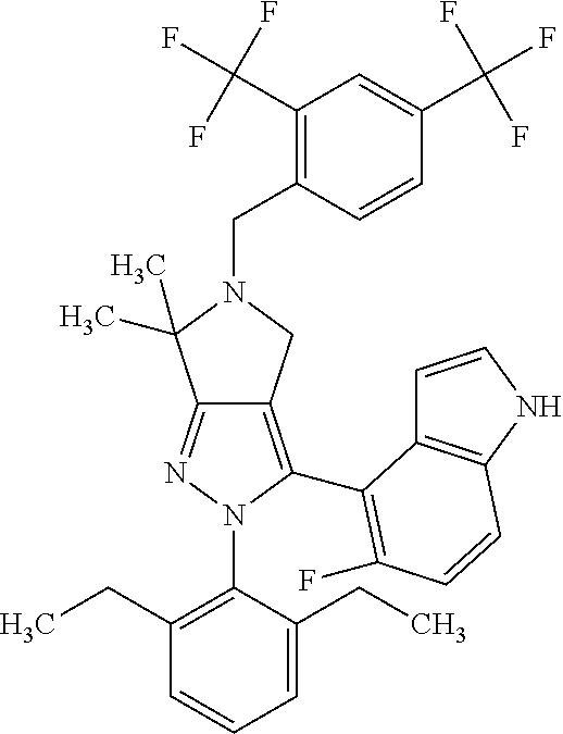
C12=NN(C3=C(CC)C=CC=C3CC)C(C3=C(F)C=CC4=C3C=CN4)=C1CN(CC1=C(C(F)(F)F)C=C(C(F)(F)F)C=C1)C2(C)C
